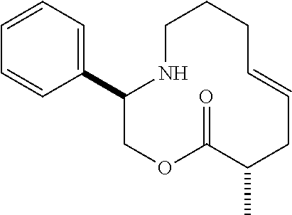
C1=CC=C(C2COC(=O)C(C)CC=CCCCN2)C=C1
